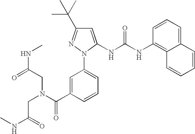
C1(C(C)(C)C)=NN(C2=CC=CC(C(=O)N(CC(=O)NC)CC(=O)NC)=C2)C(NC(NC2=C3C(=CC=C2)C=CC=C3)=O)=C1
